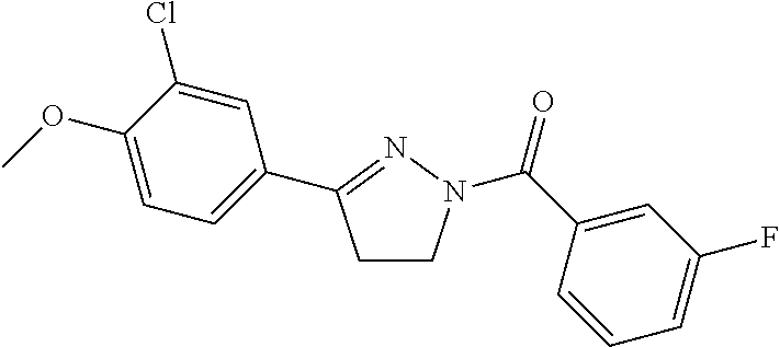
C1CN(C(C2=CC(F)=CC=C2)=O)N=C1C1=CC=C(OC)C(Cl)=C1
